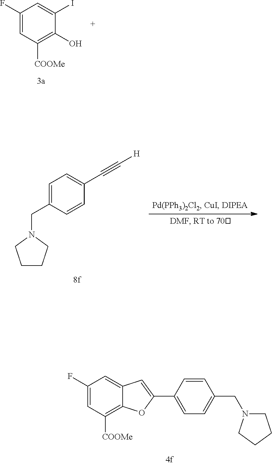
C1(F)=CC([COOMe])=C(O)C(I)=C1.C1(F)=CC([COOMe])=C2C(=C1)C=C(C1=CC=C(CN3CCCC3)C=C1)O2.C1CCN(CC2=CC=C(C#C[H])C=C2)C1
